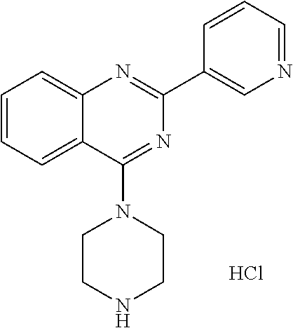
C1=CC=C2C(=C1)N=C(C1=CN=CC=C1)N=C2N1CCNCC1.Cl
